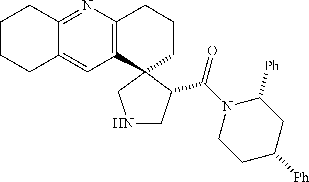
C12=C(C3(CCC1)CNCC3C(N1CCC([Ph])CC1[Ph])=O)C=C1C(=N2)CCCC1
